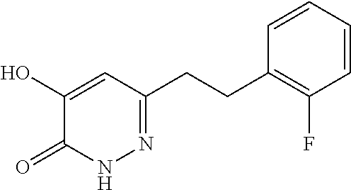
N1=C(CCC2=C(F)C=CC=C2)C=C(O)C(=O)N1
